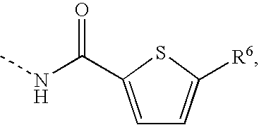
C1=C(C(NC)=O)SC([R6])=C1
